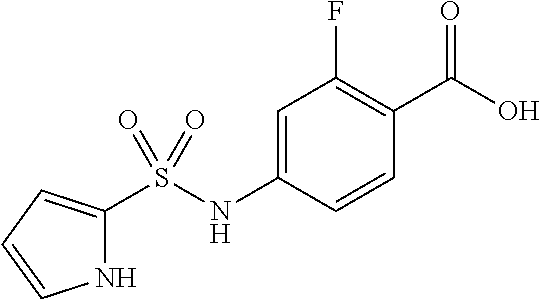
N1C(S(NC2=CC(F)=C(C(O)=O)C=C2)(=O)=O)=CC=C1
